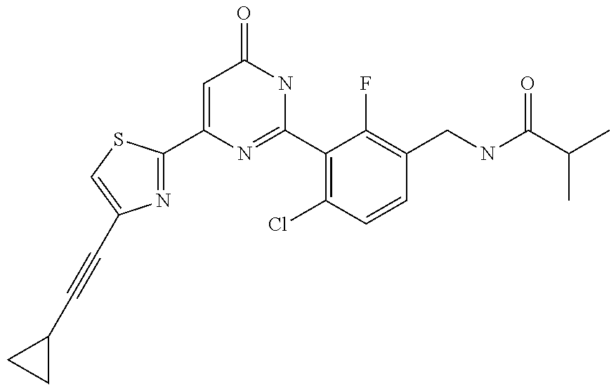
C1(C2=NC(C#CC3CC3)=CS2)=CC(=O)NC(C2=C(Cl)C=CC(CNC(C(C)C)=O)=C2F)=N1
